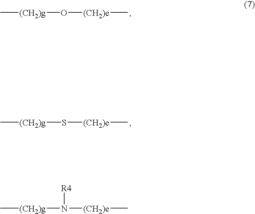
C[(CH2)g]N([(CH2)e]C)[R4].C[(CH2)g]O[(CH2)e]C.C[(CH2)g]S[(CH2)e]C
